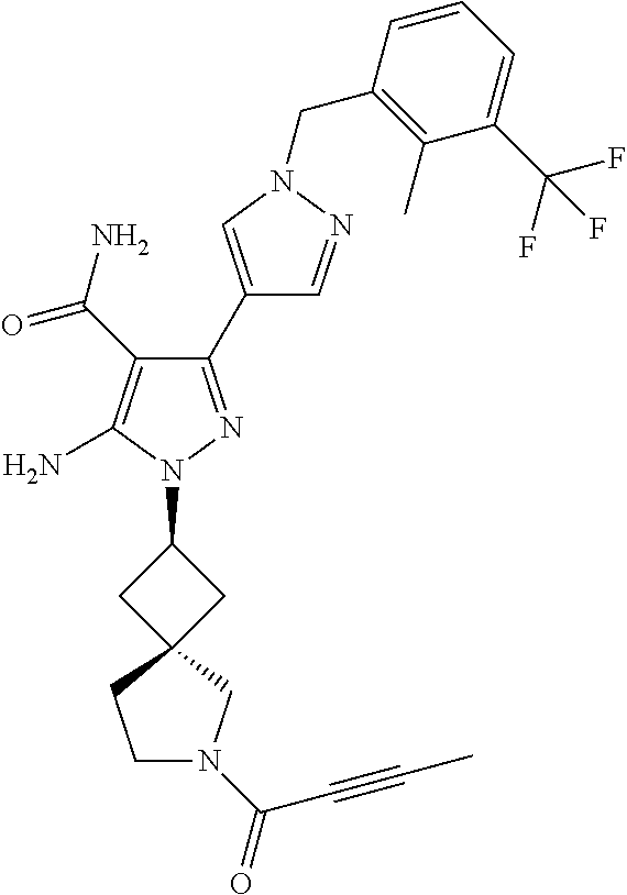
C1(C(=O)N)=C(N)N(C2CC3(C2)CCN(C(=O)C#CC)C3)N=C1C1=CN(CC2=C(C)C(C(F)(F)F)=CC=C2)N=C1
